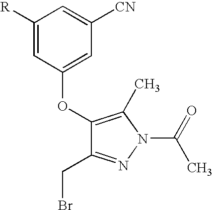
C1([R])=CC(OC2=C(C)N(C(=O)C)N=C2CBr)=CC([CN])=C1
